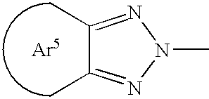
C1(C)=NN(C)N=C1C
